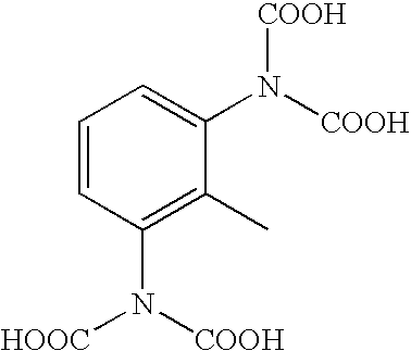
C1=CC(N([COOH])[HOOC])=C(C)C(N([COOH])[COOH])=C1
